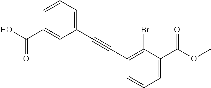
C1=CC(C(O)=O)=CC(C#CC2=C(Br)C(C(OC)=O)=CC=C2)=C1
